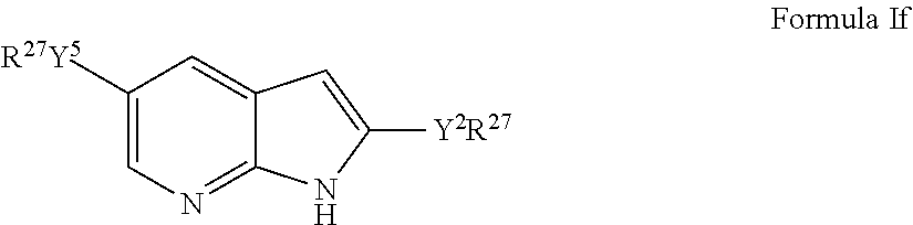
C1([R27Y5])=CN=C2C(=C1)C=C([Y2R27])N2
